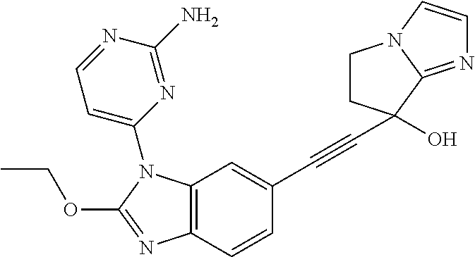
C12=C(N(C3=CC=NC(N)=N3)C(OCC)=N1)C=C(C#CC1(O)CCN3C1=NC=C3)C=C2
